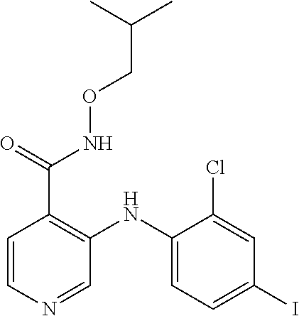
C(C1=C(NC2=CC=C(I)C=C2Cl)C=NC=C1)(=O)NOCC(C)C
